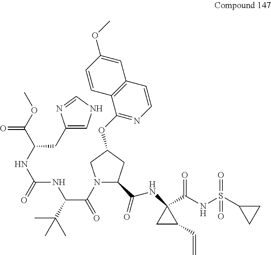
N1(C(=O)C(C(C)(C)C)NC(NC(C(OC)=O)CC2=CNC=N2)=O)C(C(=O)NC2(C(NS(C3CC3)(=O)=O)=O)CC2C=C)CC(OC2=NC=CC3=C2C=CC(OC)=C3)C1
